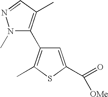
N1(C)C(C2=C(C)SC(C(=O)[OMe])=C2)=C(C)C=N1
